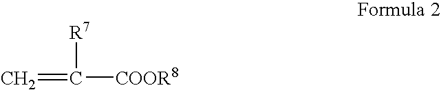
C=C([COOR8])[R7]
